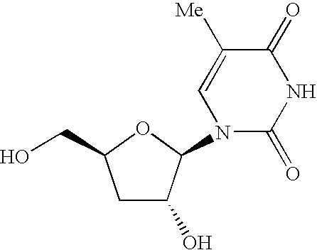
C1C(O)C(N2C(=O)NC(=O)C([Me])=C2)OC1CO
